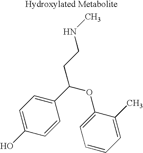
C1(O)=CC=C(C(OC2=CC=CC=C2C)CCNC)C=C1
